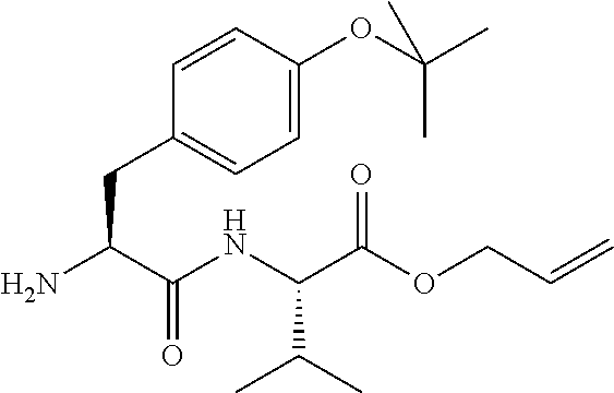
C(C(C(NC(C(OCC=C)=O)C(C)C)=O)N)C1=CC=C(OC(C)(C)C)C=C1
